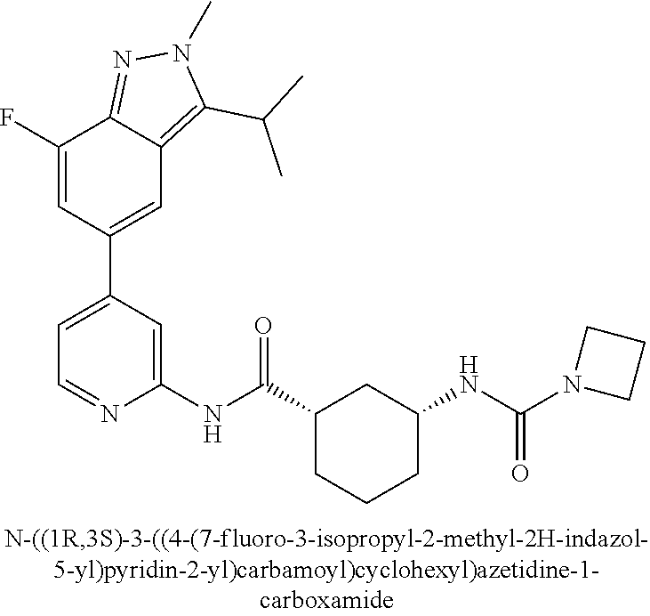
C1(F)=CC(C2=CC=NC(NC(C3CCCC(NC(=O)N4CCC4)C3)=O)=C2)=CC2=C(C(C)C)N(C)N=C12
